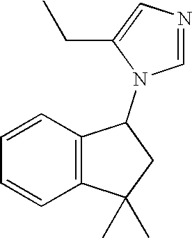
C1=CC2=C(C=C1)C(C)(C)CC2N1C=NC=C1CC
